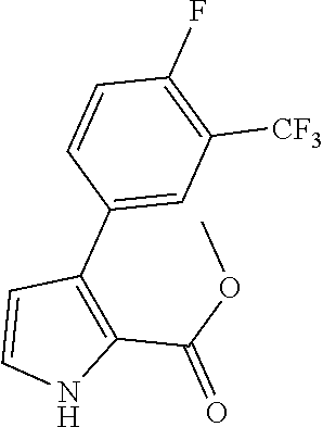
C1(C(OC)=O)=C(C2=CC([CF3])=C(F)C=C2)C=CN1
